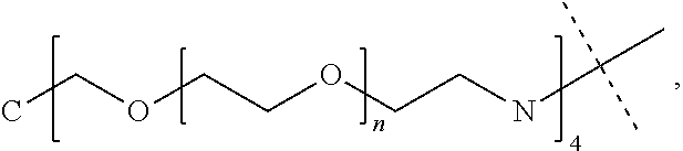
C(C)(C)(C)NCCOCCOCC
